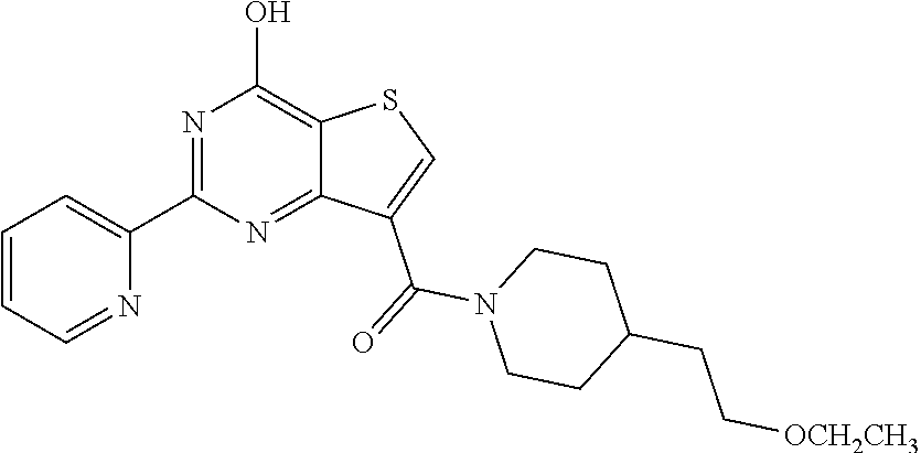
C1(C2=CC=CC=N2)=NC(O)=C2C(=N1)C(C(=O)N1CCC(CC[OCH2CH3])CC1)=CS2
